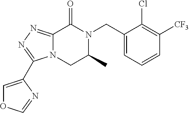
C12=NN=C(C3=COC=N3)N1CC(C)N(CC1=CC=CC([CF3])=C1Cl)C2=O
